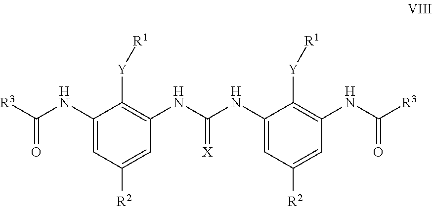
C1(NC([R3])=O)=CC([R2])=CC(NC(NC2=CC([R2])=CC(NC(=O)[R3])=C2[Y][R1])=[X])=C1[Y][R1]
